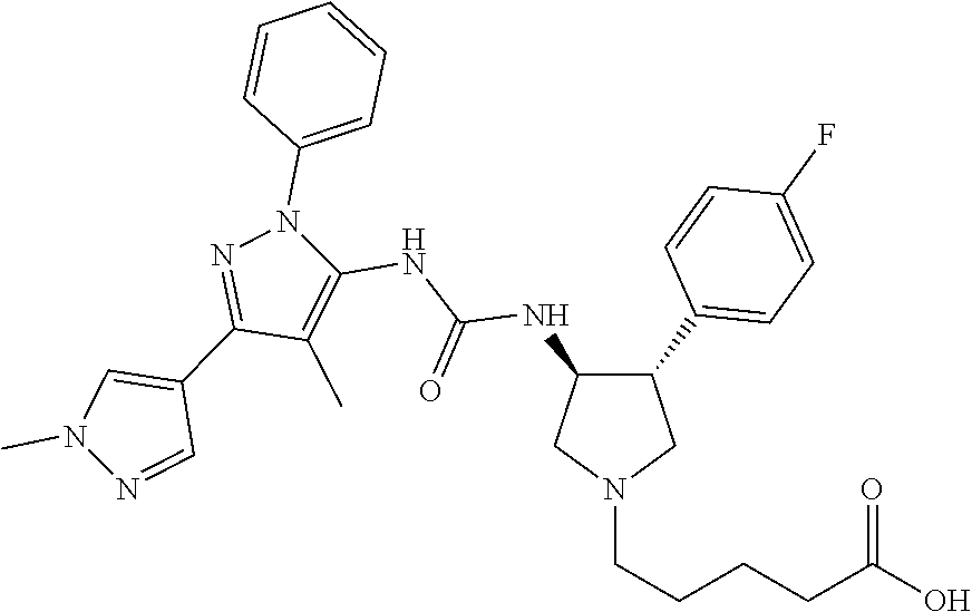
C1(C2=CC=C(F)C=C2)C(NC(NC2=C(C)C(C3=CN(C)N=C3)=NN2C2=CC=CC=C2)=O)CN(CCCCC(O)=O)C1
